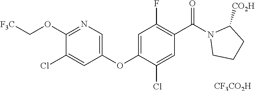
C1=C(OC2=CN=C(OC[F3C])C(Cl)=C2)C(Cl)=CC(C(N2CCCC2[CO2H])=O)=C1F.[CF3CO2H]
